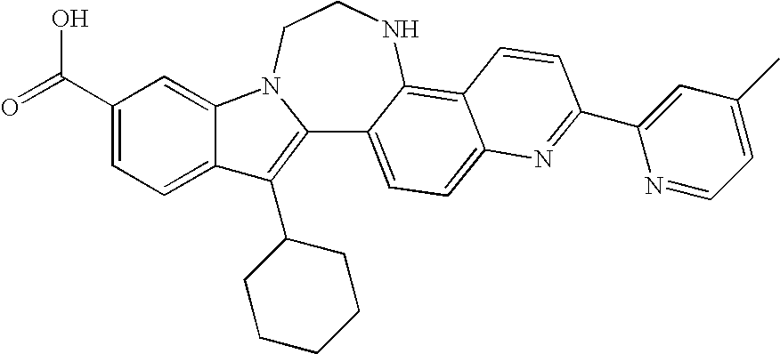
C12=C(C3CCCCC3)C3=CC=C(C(=O)O)C=C3N1CCNC1=C3C(=CC=C21)N=C(C1=CC(C)=CC=N1)C=C3
